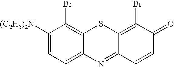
C1([(C2H5)2N])=CC=C2C(=C1Br)SC1=C(Br)C(=O)C=CC1=N2
